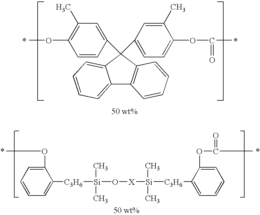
C12=CC=CC=C1C(C1=CC=C(OC(=O)C)C(C)=C1)(C1=CC(C)=C(OC)C=C1)C1=C2C=CC=C1.C1(OC)=CC=CC=C1[C3H6][Si](O[X][Si]([C3H6]C1=CC=CC=C1OC(=O)C)(C)C)(C)C
